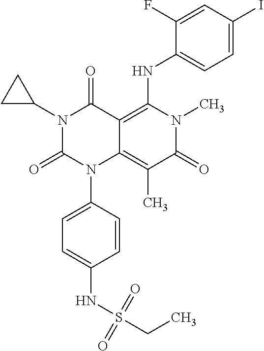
N1(C2CC2)C(=O)N(C2=CC=C(NS(CC)(=O)=O)C=C2)C2=C(C)C(=O)N(C)C(NC3=CC=C(I)C=C3F)=C2C1=O
